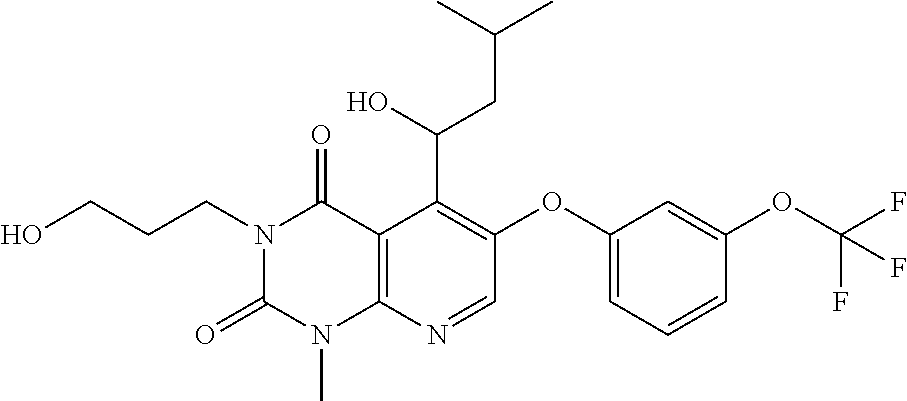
C(CC(C1=C(OC2=CC=CC(OC(F)(F)F)=C2)C=NC2=C1C(=O)N(CCCO)C(=O)N2C)O)(C)C
